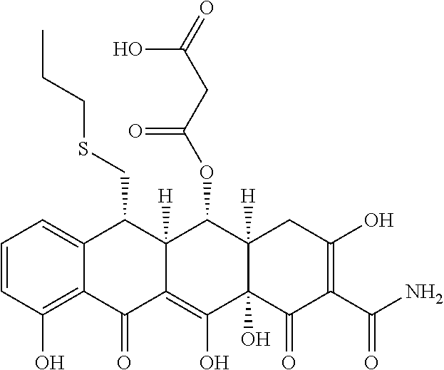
C1=CC(O)=C2C(=C1)C(CSCCC)C1([H])C(=C(O)C3(O)C([H])(C1OC(CC(=O)O)=O)CC(O)=C(C(N)=O)C3=O)C2=O
